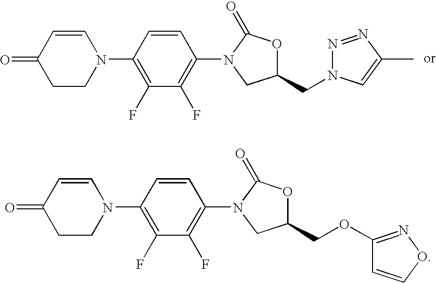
O=C1CCN(C2=C(F)C(F)=C(N3CC(CN4N=NC(C)=C4)OC3=O)C=C2)C=C1.O=C1CCN(C2=C(F)C(F)=C(N3CC(COC4=NOC=C4)OC3=O)C=C2)C=C1
